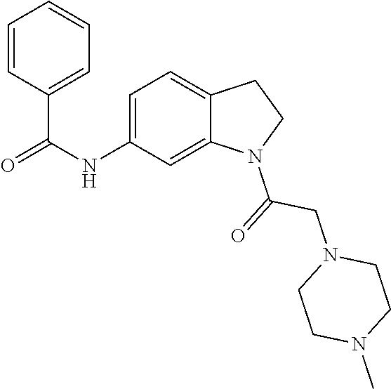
C12=CC(NC(C3=CC=CC=C3)=O)=CC=C1CCN2C(=O)CN1CCN(C)CC1
